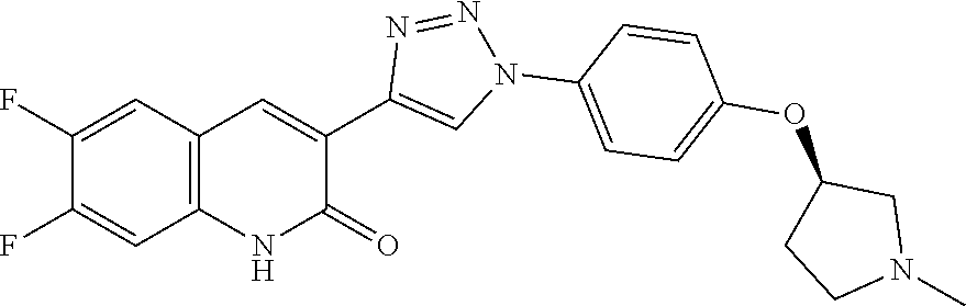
C12=C(C=C(F)C(F)=C1)C=C(C1=CN(C3=CC=C(OC4CCN(C)C4)C=C3)N=N1)C(=O)N2
